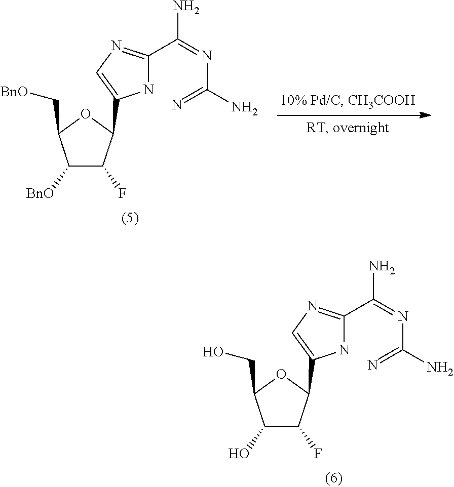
C1(O)C(F)C(C2=CN=C(C(=NC(=N)N)N)N2)OC1CO.C1([BnO])C(F)C(C2=CN=C(C(=NC(=N)N)N)N2)OC1C[BnO]
